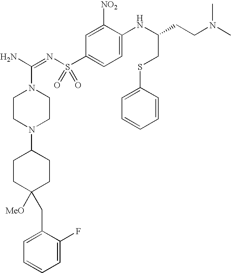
C1CN(C2CCC([MeO])(CC3=CC=CC=C3F)CC2)CCN1C(N)=NS(C1=CC=C(NC(CSC2=CC=CC=C2)CCN(C)C)C([NO2])=C1)(=O)=O
